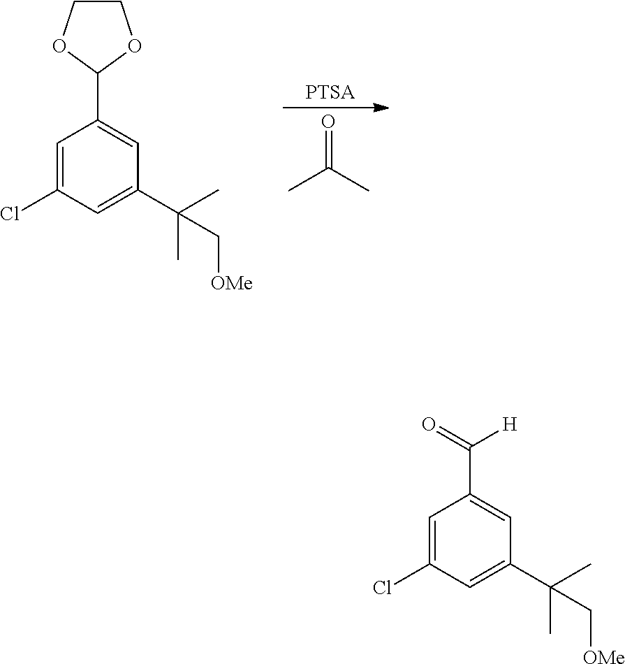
CC(C)=O.C1(C2OCCO2)=CC(C(C)(C)C[OMe])=CC(Cl)=C1.C1(C(=O)[H])=CC(C(C)(C)C[OMe])=CC(Cl)=C1
